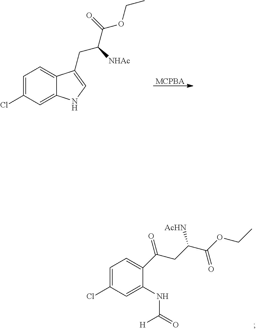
N1C=C(CC(C(=O)OCC)[NHAc])C2=CC=C(Cl)C=C12.[MCPBA].C1=C(NC(=O)[H])C(C(CC(C(OCC)=O)[AcHN])=O)=CC=C1Cl
